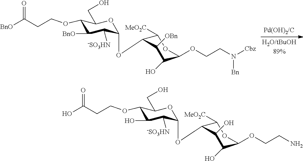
C1(OCCC([BnO])=O)C([BnO])C([-SO3HN])C(OC2C([MeO2C])OC(OCCN([Cbz])[Bn])C(O)C2[OBn])OC1CO.C1(OCCC(O)=O)C(O)C([-SO3HN])C(OC2C([MeO2C])OC(OCCN)C(O)C2O)OC1CO
